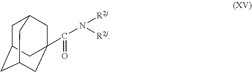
C1C2CC3CC(C(=O)N([R2j])[R2j])(CC1C3)C2
